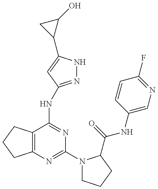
C12=C(C(NC3=NNC(C4C(O)C4)=C3)=NC(N3CCCC3C(=O)NC3=CN=C(F)C=C3)=N1)CCC2
